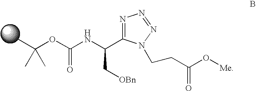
C(OC(=O)NC(C1=NN=NN1CCC(O[Me])=O)C[OBn])(C)(C)C
